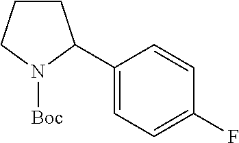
C1CCN([Boc])C1C1=CC=C(F)C=C1
